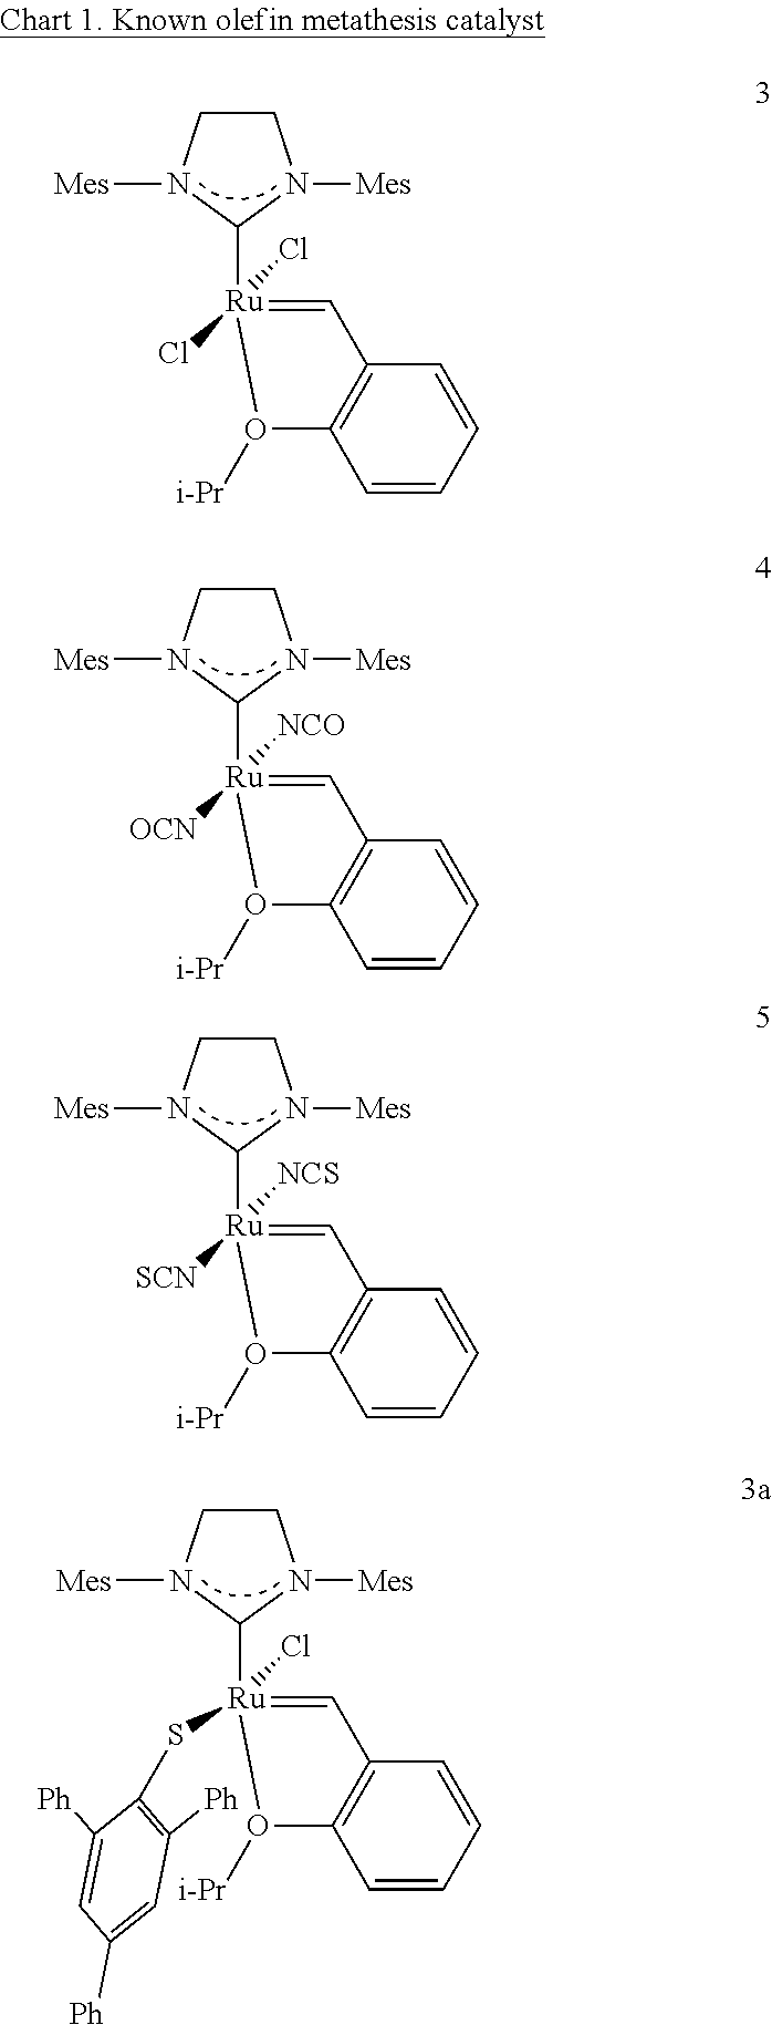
C1CN([Mes])C([Ru]2(Cl)(Cl)=CC3=C(C=CC=C3)O2[i-Pr])N1[Mes].C1CN([Mes])C([Ru]2([OCN])([NCO])=CC3=C(C=CC=C3)O2[i-Pr])N1[Mes].C1CN([Mes])C([Ru]2([SCN])([NCS])=CC3=C(C=CC=C3)O2[i-Pr])N1[Mes].C1CN([Mes])C([Ru]2(SC3=C([Ph])C=C([Ph])C=C3[Ph])(Cl)=CC3=C(C=CC=C3)O2[i-Pr])N1[Mes]
